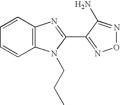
C1=CC2=C(C=C1)N(CCC)C(C1=NON=C1N)=N2
